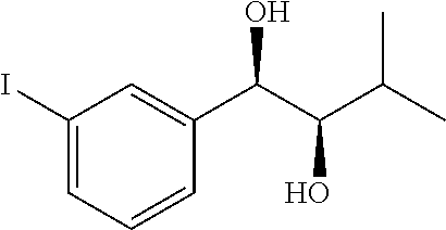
C1(I)=CC=CC(C(C(O)C(C)C)O)=C1
